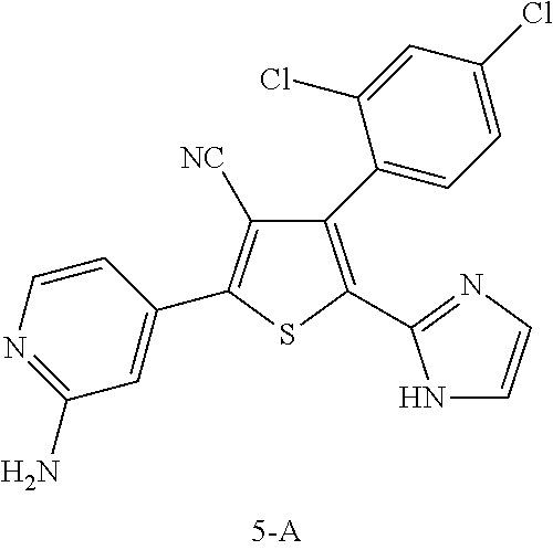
NC1=NC=CC(C2=C([NC])C(C3=CC=C(Cl)C=C3Cl)=C(C3=NC=CN3)S2)=C1
